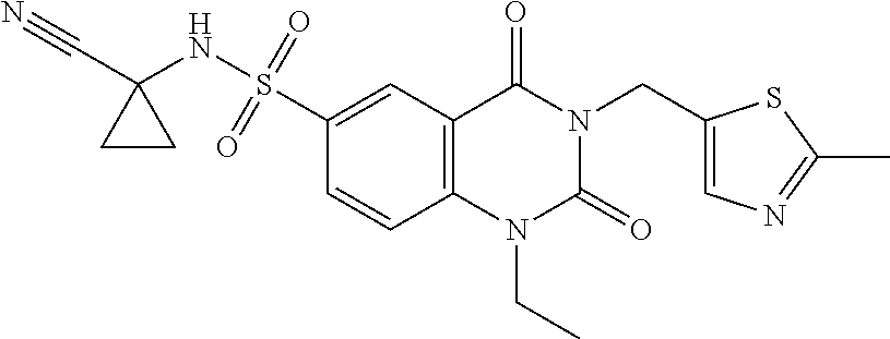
C(N1C(=O)N(CC)C2=C(C1=O)C=C(S(=O)(=O)NC1(C#N)CC1)C=C2)C1=CN=C(C)S1
